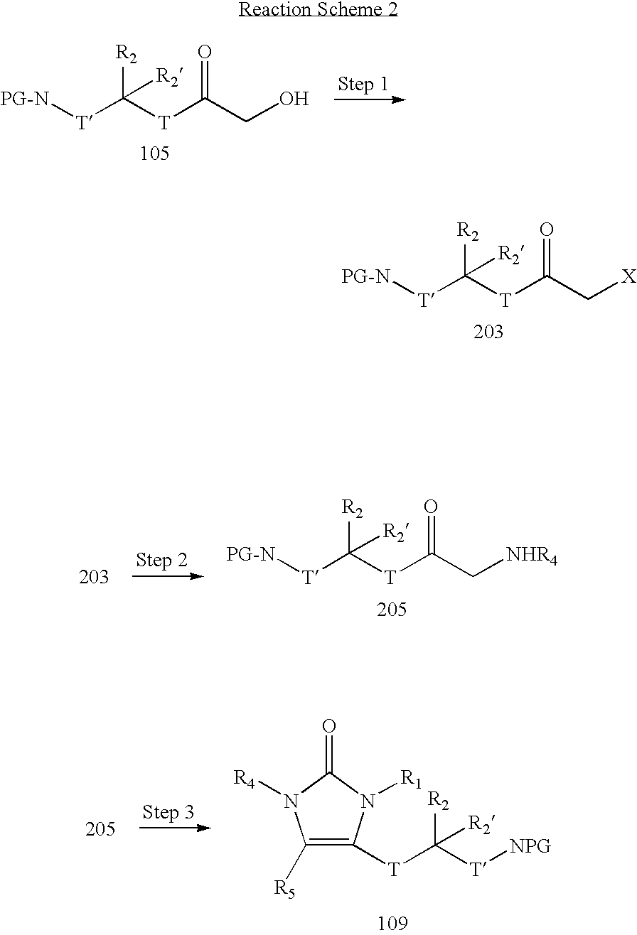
[T](C([T][NPG])([R2])[R2])C1=C([R5])N([R4])C(=O)N1[R1].[PG-N][T]C([T]C(C[X])=O)([R2])[R2].[PG-N][T]C([T]C(CO)=O)([R2])[R2].[PG-N][T]C([T]C(C[NHR4])=O)([R2])[R2]
